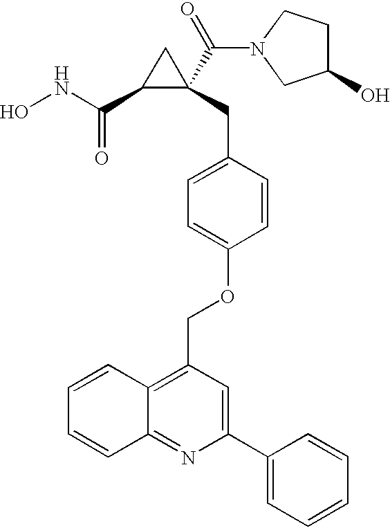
ONC(C1C(CC2=CC=C(OCC3=C4C(=NC(C5=CC=CC=C5)=C3)C=CC=C4)C=C2)(C(=O)N2CCC(O)C2)C1)=O
